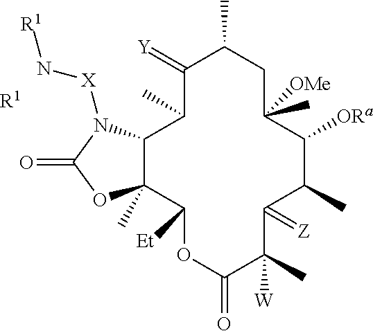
C1(=[Y])C(C)C2C(C)(C([Et])OC(=O)C(C)([W])C(=[Z])C(C)C([ORa])C(C)([OMe])CC1C)OC(=O)N2[X]N[R1].[R1]
